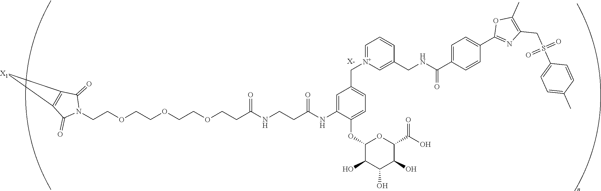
[X-].C(COCCOCCOCCC(NCCC(=O)NC1=CC(C[N+]2=CC=CC(CNC(C3=CC=C(C4=NC(CS(C5=CC=C(C)C=C5)(=O)=O)=C(C)O4)C=C3)=O)=C2)=CC=C1OC1C(O)C(O)C(O)C(C(O)=O)O1)=O)N1C(=O)C2=C(C1=O)[X1]2
